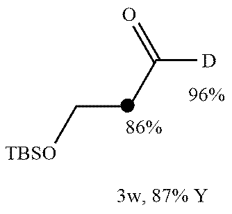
[TBSO]CCC([D])=O
